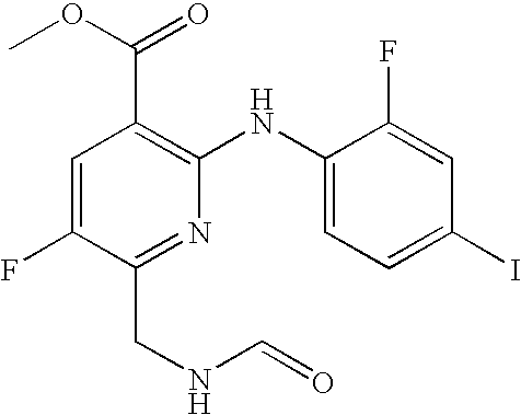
C1=C(F)C(CNC=O)=NC(NC2=CC=C(I)C=C2F)=C1C(OC)=O
